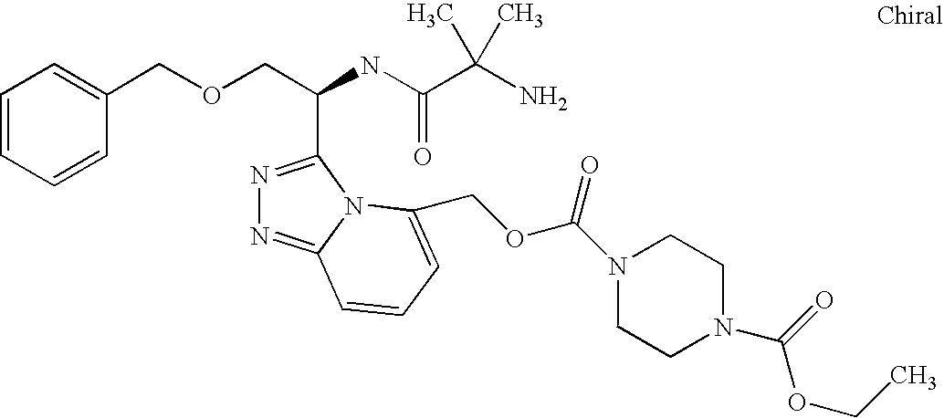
C(OCC(C1=NN=C2N1C(COC(N1CCN(C(OCC)=O)CC1)=O)=CC=C2)NC(=O)C(C)(N)C)C1=CC=CC=C1
